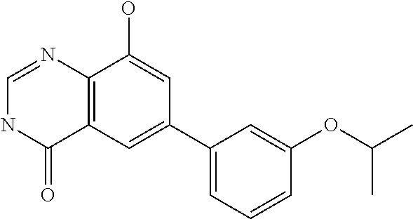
C12=C(C=C(C3=CC=CC(OC(C)C)=C3)C=C1O)C(=O)NC=N2
